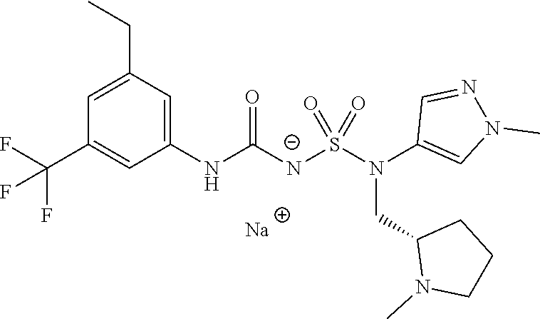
C1(CC)=CC(C(F)(F)F)=CC(NC([N-]S(N(C2=CN(C)N=C2)CC2N(C)CCC2)(=O)=O)=O)=C1.[Na]
